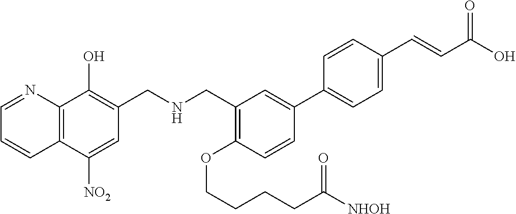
C1(OCCCCC([NHOH])=O)=C(CNCC2=C(O)C3=C(C([NO2])=C2)C=CC=N3)C=C(C2=CC=C(C=CC(O)=O)C=C2)C=C1
